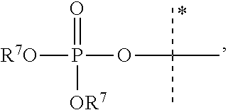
[R7O]P(=O)([OR7])OC(C)(C)C
